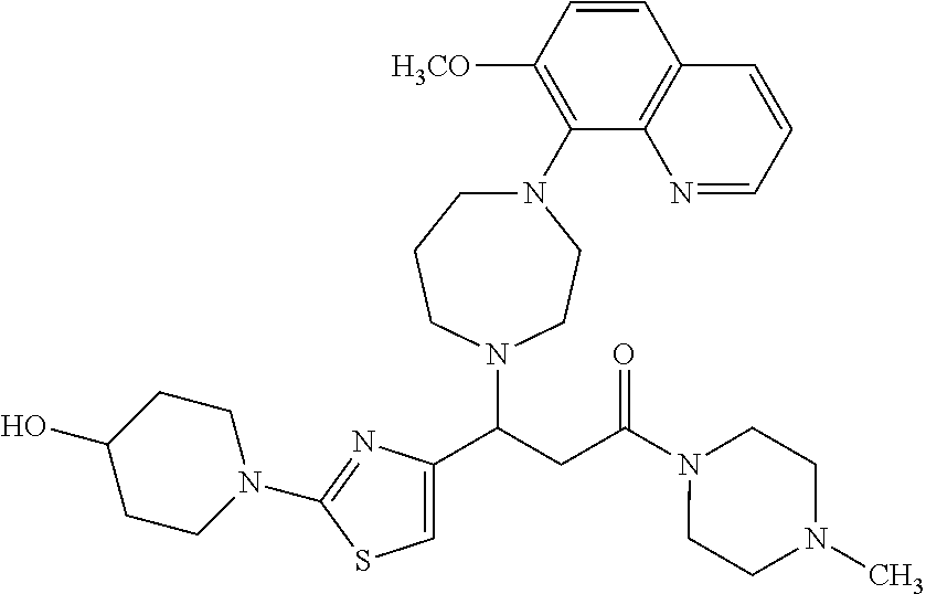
C1([H3CO])=C(N2CCCN(C(CC(N3CCN(C)CC3)=O)C3=CSC(N4CCC(O)CC4)=N3)CC2)C2=C(C=C1)C=CC=N2
